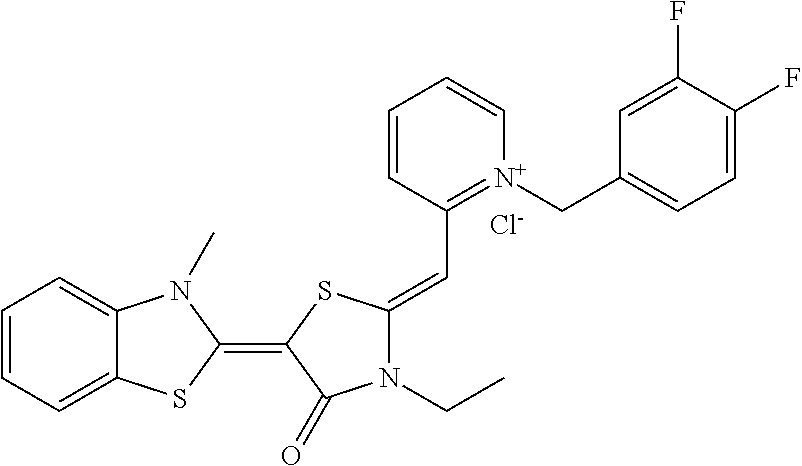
C1=CC=C2C(=C1)N(C)C(=C1SC(=CC3=[N+](CC4=CC=C(F)C(F)=C4)C=CC=C3)N(CC)C1=O)S2.[Cl-]
